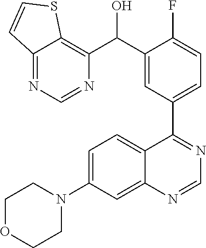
C1=C(N2CCOCC2)C=C2C(=C1)C(C1=CC=C(F)C(C(C3=C4C(=NC=N3)C=CS4)O)=C1)=NC=N2
